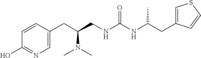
C1(CC(CNC(NC(CC2=CSC=C2)C)=O)N(C)C)=CN=C(O)C=C1
